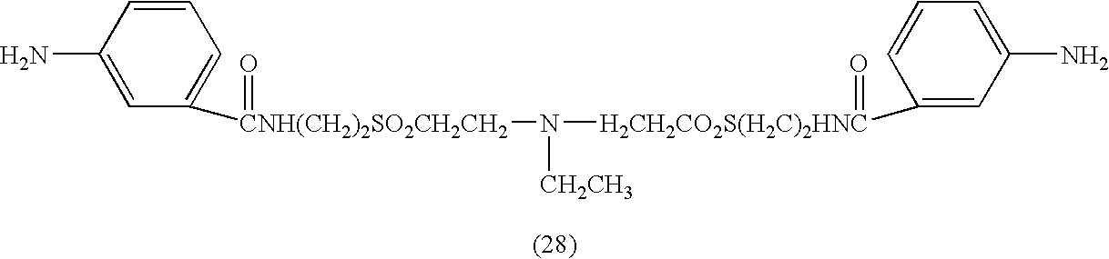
C1=C(N)C=CC=C1[CNH(CH2)2SO2CH2CH2](N([H2CH2CO2S(H2C)2HNC](C1=CC(N)=CC=C1)=O)[CH2CH3])=O
